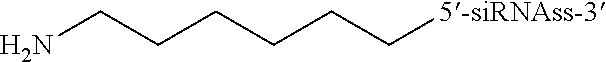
C(CCCCC[5-siRNAss-3])N
